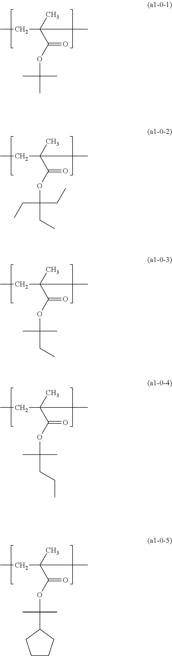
CCC(C)(C(OC(C)(C)C)=O)C.CCC(C)(C(OC(CC)(CC)CC)=O)C.CCC(C)(C(OC(C)(CC)C)=O)C.CCC(C)(C(OC(C)(CCC)C)=O)C.CCC(C)(C(OC(C)(C)C1CCCC1)=O)C
